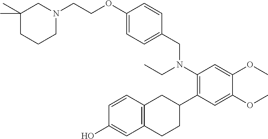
C1(OCCN2CC(C)(C)CCC2)=CC=C(CN(C2=C(C3CC4=C(CC3)C=C(O)C=C4)C=C(OC)C(OC)=C2)CC)C=C1
